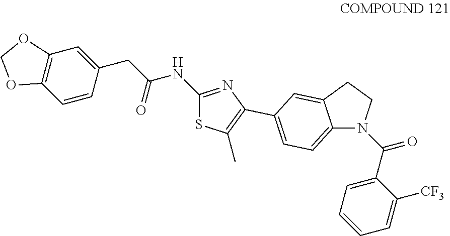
C1(C(=O)N2C3=CC=C(C4=C(C)SC(NC(CC5=CC6=C(C=C5)OCO6)=O)=N4)C=C3CC2)=CC=CC=C1[CF3]
